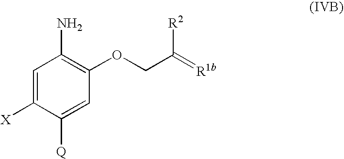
C1=C([X])C([Q])=CC(OCC(=[R1b])[R2])=C1N
